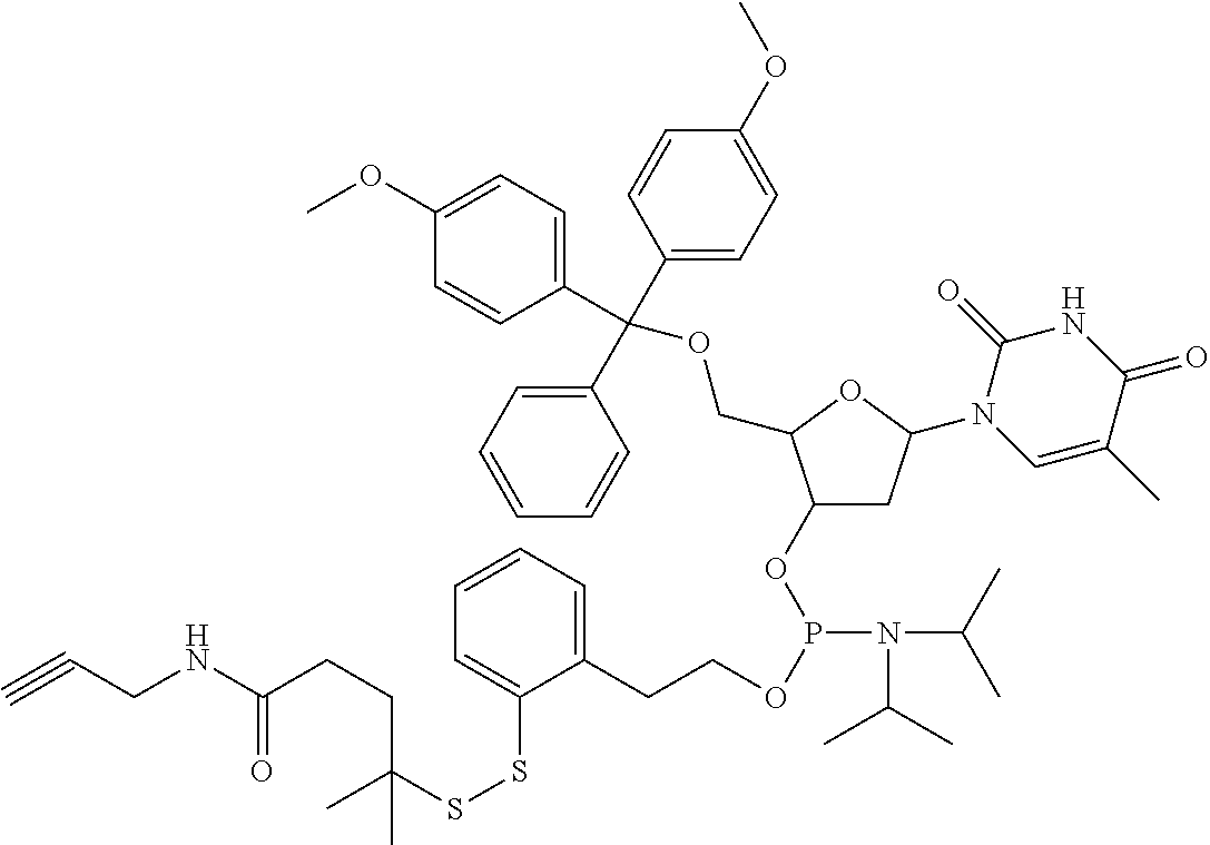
C1(OP(OCCC2=CC=CC=C2SSC(CCC(=O)NCC#C)(C)C)N(C(C)C)C(C)C)CC(N2C=C(C)C(=O)NC2=O)OC1COC(C1=CC=CC=C1)(C1=CC=C(OC)C=C1)C1=CC=C(OC)C=C1
